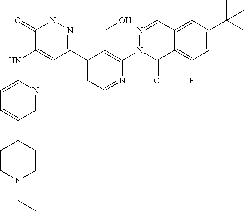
C1=C(NC2=CC(C3=CC=NC(N4N=CC5=CC(C(C)(C)C)=CC(F)=C5C4=O)=C3CO)=NN(C)C2=O)N=CC(C2CCN(CC)CC2)=C1
